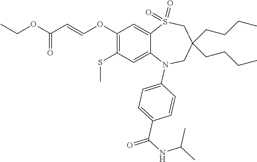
O(C(=O)C=COC1=C(SC)C=C2C(=C1)S(=O)(=O)CC(CCCC)(CCCC)CN2C1=CC=C(C(NC(C)C)=O)C=C1)CC
